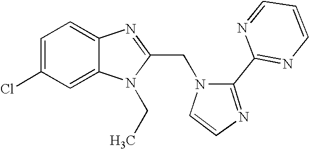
C12=CC(Cl)=CC=C1N=C(CN1C=CN=C1C1=NC=CC=N1)N2CC
